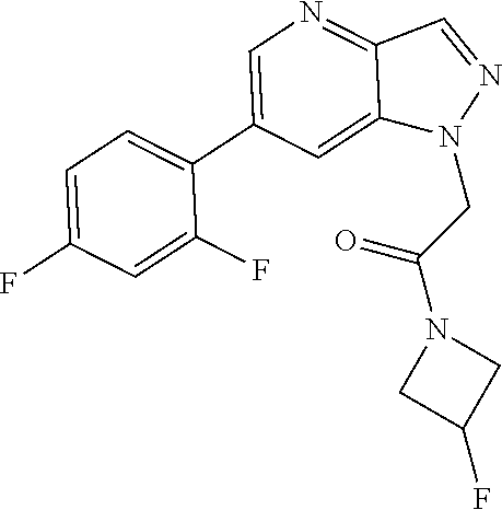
C1(C2=CN=C3C(=C2)N(CC(N2CC(F)C2)=O)N=C3)=CC=C(F)C=C1F
